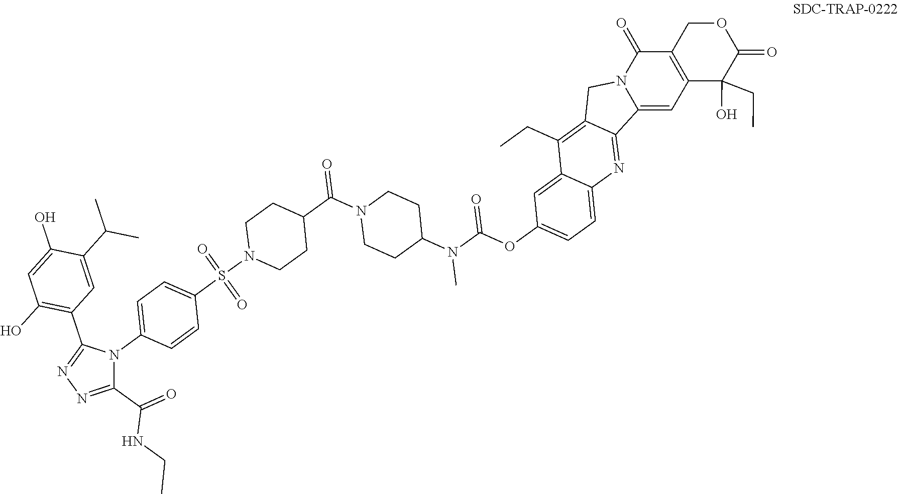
C1(C2=C(O)C=C(O)C(C(C)C)=C2)=NN=C(C(=O)NCC)N1C1=CC=C(S(N2CCC(C(N3CCC(N(C(OC4=CC=C5C(=C4)C(CC)=C4C(=N5)C5=CC6=C(C(=O)N5C4)COC(=O)C6(O)CC)=O)C)CC3)=O)CC2)(=O)=O)C=C1
